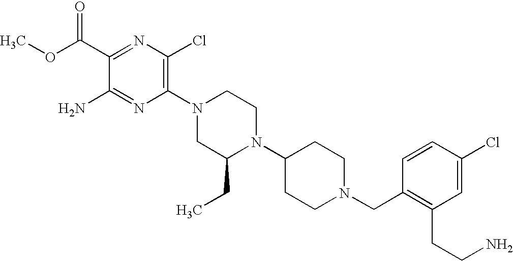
C1(C(OC)=O)=NC(Cl)=C(N2CC(CC)N(C3CCN(CC4=C(CCN)C=C(Cl)C=C4)CC3)CC2)N=C1N
